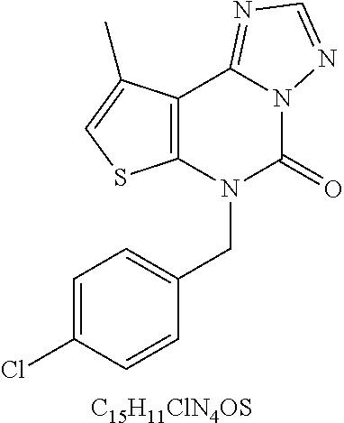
C12=C(N(CC3=CC=C(Cl)C=C3)C(=O)N3C1=NC=N3)SC=C2C.[C15H11ClN4OS]
